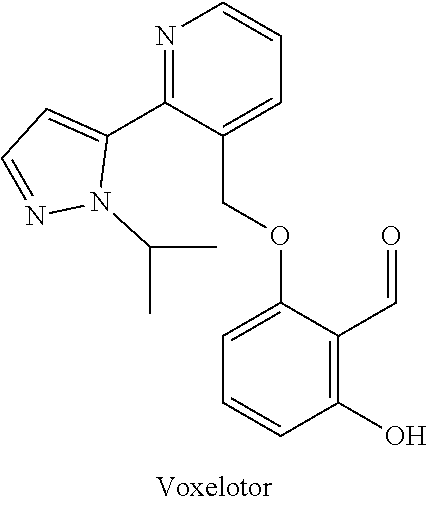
C1=C(C2=NC=CC=C2COC2=CC=CC(O)=C2C=O)N(C(C)C)N=C1
